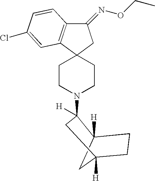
C12([H])CC([H])(CC1)CC2(N1CCC2(CC1)C1=C(C(=NOCC)C2)C=CC(Cl)=C1)[H]
